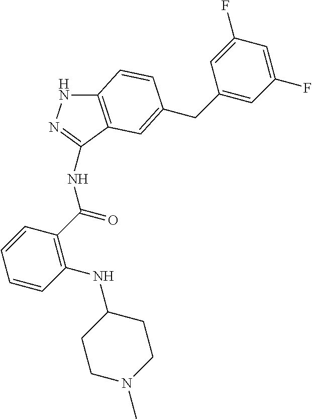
C(C1=CC(F)=CC(F)=C1)C1=CC2=C(NN=C2NC(C2=C(NC3CCN(C)CC3)C=CC=C2)=O)C=C1
